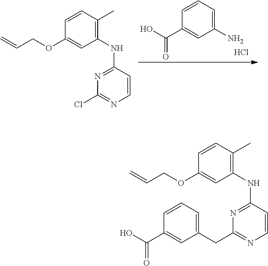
C1(N)=CC=CC(C(O)=O)=C1.Cl.C1(NC2=NC(Cl)=NC=C2)=C(C)C=CC(OCC=C)=C1.C1(NC2=NC(CC3=CC=CC(C(O)=O)=C3)=NC=C2)=C(C)C=CC(OCC=C)=C1
